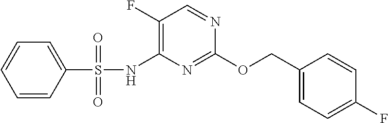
C1(F)=C(NS(C2=CC=CC=C2)(=O)=O)N=C(OCC2=CC=C(F)C=C2)N=C1
